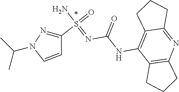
N(C(NC1=C2CCCC2=NC2=C1CCC2)=O)=S(=O)(N)C1=NN(C(C)C)C=C1
